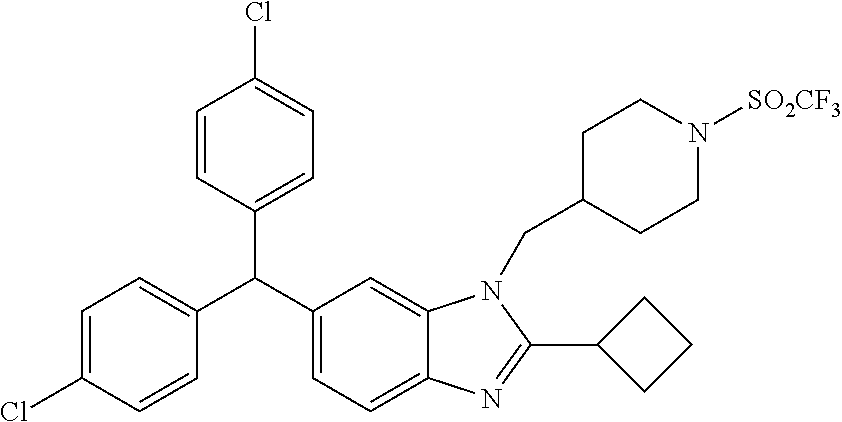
C1(C(C2=CC=C3C(=C2)N(CC2CCN([SO2CF3])CC2)C(C2CCC2)=N3)C2=CC=C(Cl)C=C2)=CC=C(Cl)C=C1
